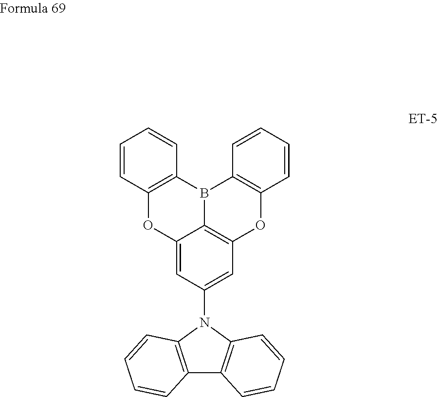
C1=CC2=C(C=C1)B1C3=C(OC4=C1C=CC=C4)C=C(N1C4=C(C5=C1C=CC=C5)C=CC=C4)C=C3O2
